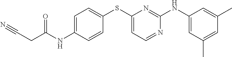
C1(C)=CC(NC2=NC(SC3=CC=C(NC(CC#N)=O)C=C3)=CC=N2)=CC(C)=C1
